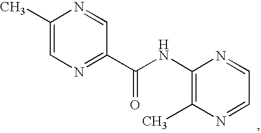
C1(C)=CN=C(C(NC2=C(C)N=CC=N2)=O)C=N1
